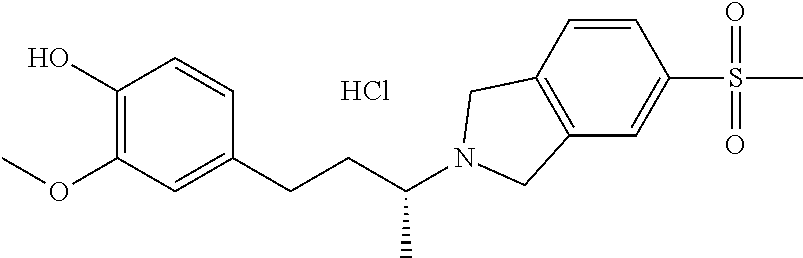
C1(O)=C(OC)C=C(CCC(N2CC3=C(C2)C=CC(S(=O)(=O)C)=C3)C)C=C1.Cl
